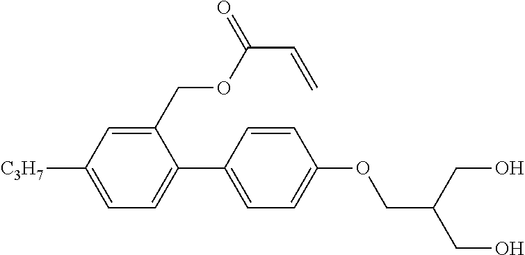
C1(COC(C=C)=O)=CC([C3H7])=CC=C1C1=CC=C(OCC(CO)CO)C=C1
